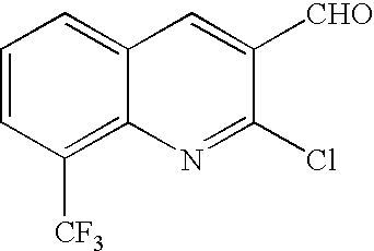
C1=CC([CF3])=C2C(=C1)C=C([CHO])C(Cl)=N2
